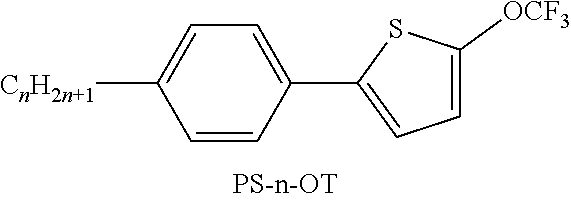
[CnH2n+1]C1=CC=C(C2=CC=C([OCF3])S2)C=C1
